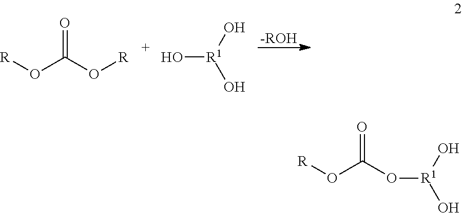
[-ROH].[R]OC(O[R])=O.[R1](O)(O)O.[R]OC(O[R1](O)O)=O
